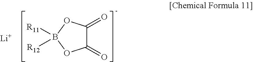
C1(=O)C(=O)OB([R11])([R12])O1.[Li]
